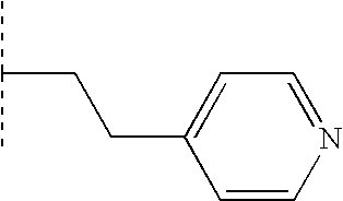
C1=C(CCC(C)C)C=CN=C1
